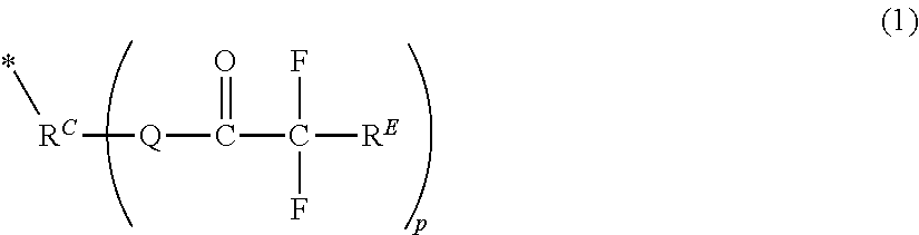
[RC]([Q]C(C([RE])(F)F)=O)C
